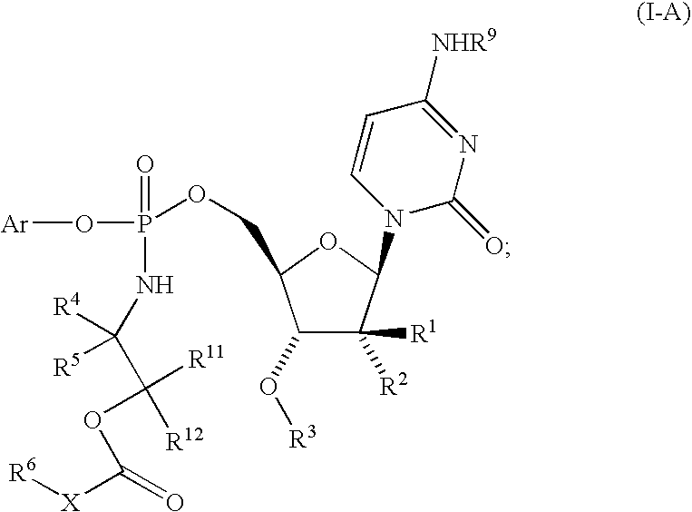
C1(O[R3])C([R1])([R2])C(N2C(=O)N=C([NHR9])C=C2)OC1COP(O[Ar])(=O)NC([R4])(C([R12])([R11])OC([X][R6])=O)[R5]
